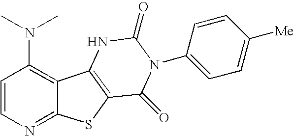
C12=C(N(C)C)C=CN=C1SC1=C2NC(=O)N(C2=CC=C([Me])C=C2)C1=O
